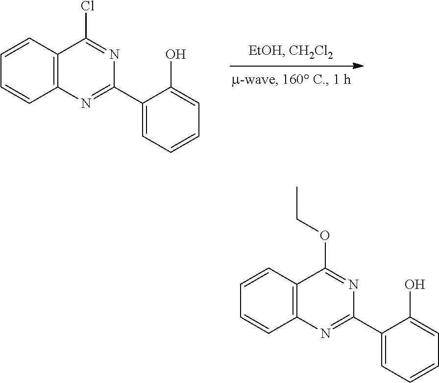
C12=C(C=CC=C1)C(Cl)=NC(C1=CC=CC=C1O)=N2.C12=C(C=CC=C1)C(OCC)=NC(C1=CC=CC=C1O)=N2
